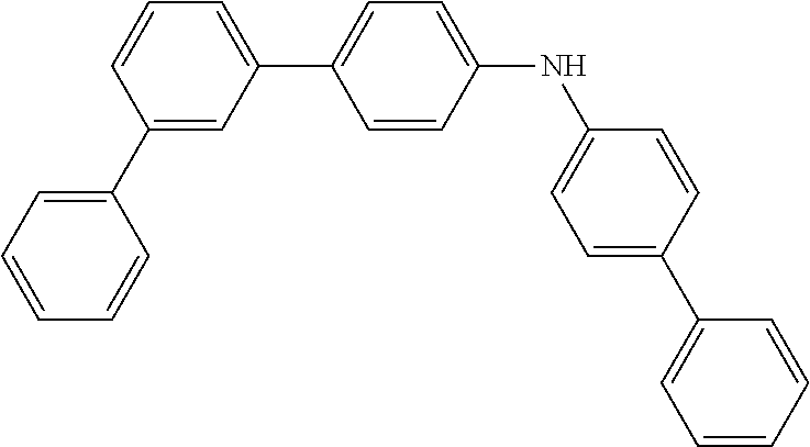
C1(C2=CC=CC=C2)=CC(C2=CC=C(NC3=CC=C(C4=CC=CC=C4)C=C3)C=C2)=CC=C1
